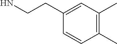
C1(C)=C(C)C=C(CCN)C=C1
